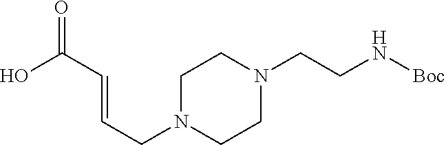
C1N(CC=CC(=O)O)CCN(CCN[Boc])C1
